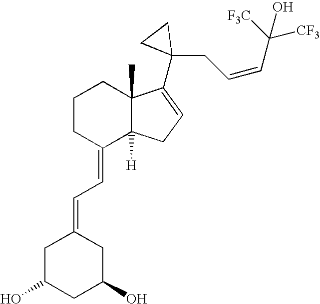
C1CCC(=CC=C2CC(O)CC(O)C2)C2([H])C1(C)C(C1(CC=CC(O)([F3C])[CF3])CC1)=CC2
